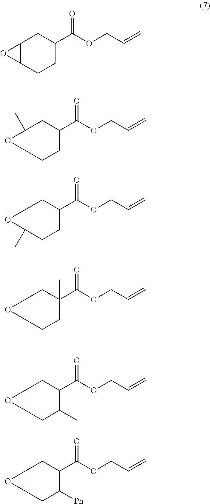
C12C(CCC(C(OCC=C)=O)C1)O2.C12(C)C(CCC(C(OCC=C)=O)C1)O2.C12C(C)(CCC(C(OCC=C)=O)C1)O2.C12C(CCC(C(OCC=C)=O)(C)C1)O2.C12C(CC(C)C(C(OCC=C)=O)C1)O2.C12C(CC([Ph])C(C(OCC=C)=O)C1)O2
